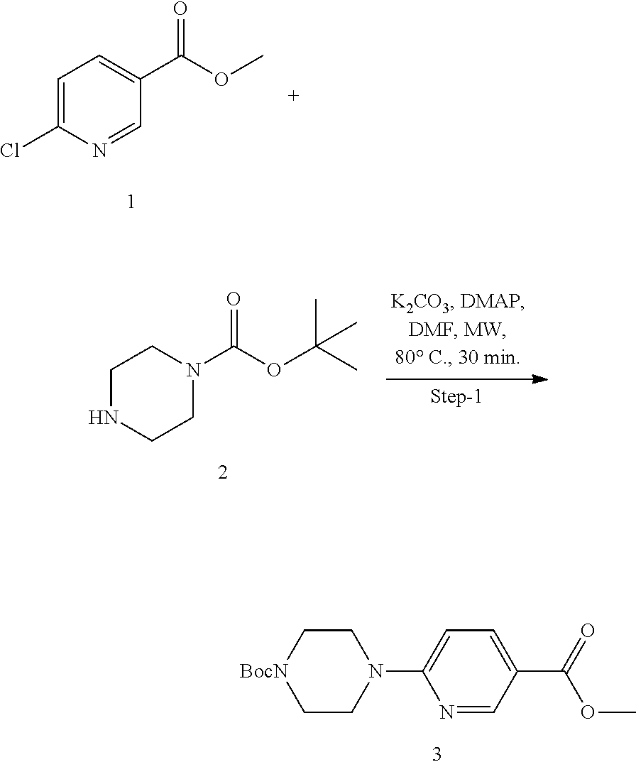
C1=C(Cl)N=CC(C(OC)=O)=C1.C1NCCN(C(OC(C)(C)C)=O)C1.N1(C2=CC=C(C(=O)OC)C=N2)CC[BocN]CC1
